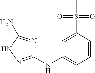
C1=C(S(C)(=O)=O)C=CC=C1NC1=NNC(N)=N1
